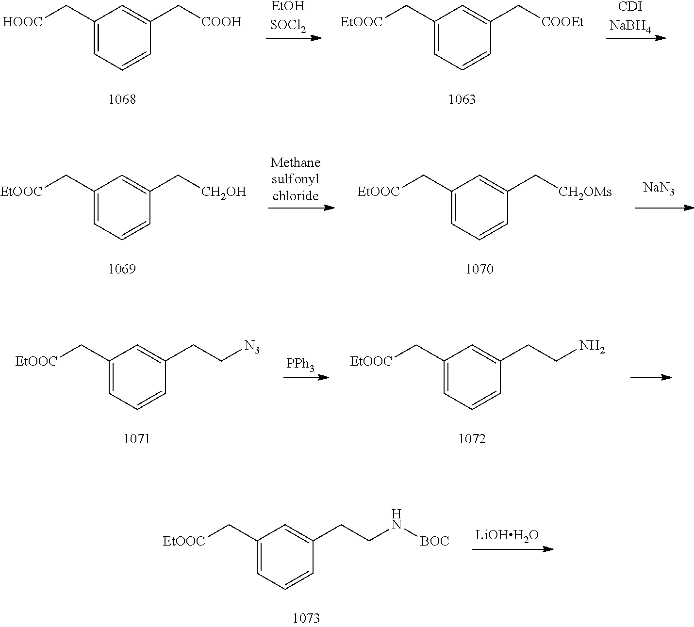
C1(C[HOOC])=CC=CC(C[COOH])=C1.[EtOHSOCl2].C1(C[EtOOC])=CC=CC(C[COOEt])=C1.[CDINaBH4].C1(C[EtOOC])=CC=CC(C[CH2OH])=C1.[Methanesulfonylchloride].C1(C[EtOOC])=CC=CC(C[CH2OMs])=C1.[NaN3].C1(C[EtOOC])=CC=CC(CC[N3])=C1.[PPh3].C1(C[EtOOC])=CC=CC(CCN)=C1.C1(C[EtOOC])=CC=CC(CCN[BOC])=C1.[LiOHH2O]
